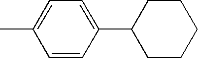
CC1=CC=C(C2CCCCC2)C=C1
